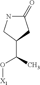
[X1]OC(C1CC(=O)NC1)C
